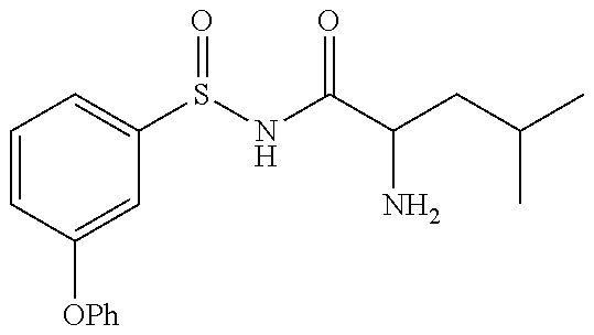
C1=CC([OPh])=CC(S(NC(C(CC(C)C)N)=O)=O)=C1
